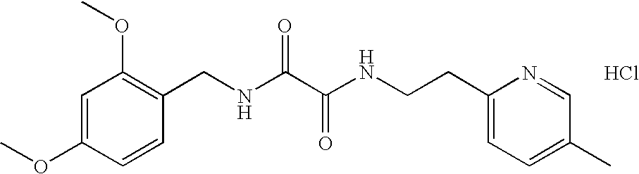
C1=C(OC)C=CC(CNC(C(NCCC2=CC=C(C)C=N2)=O)=O)=C1OC.Cl
